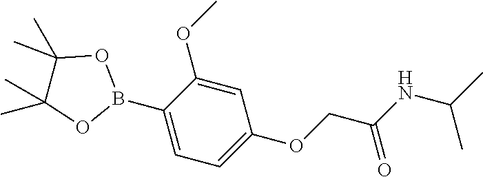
CC(NC(COC1=CC=C(B2OC(C)(C)C(C)(C)O2)C(OC)=C1)=O)C
